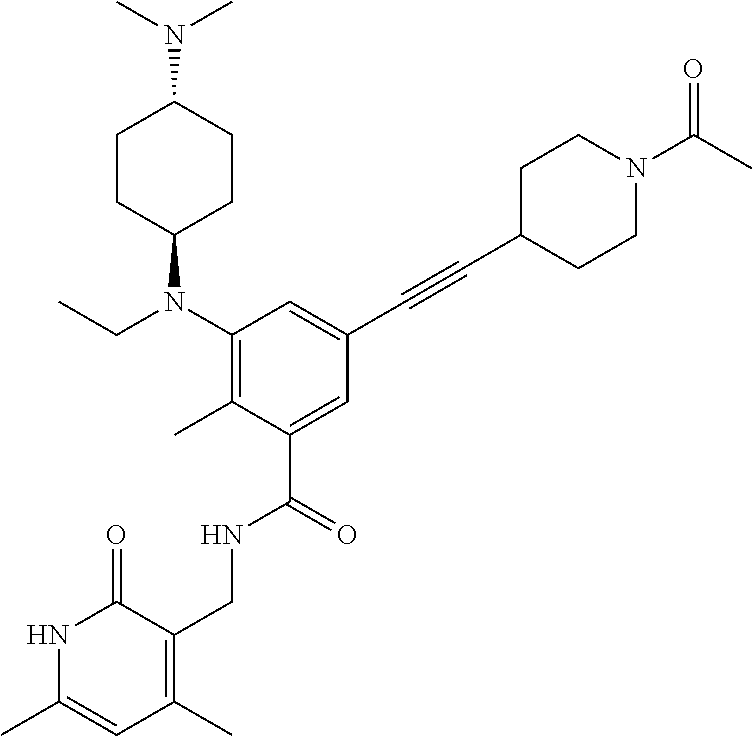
N1C(C)=CC(C)=C(CNC(C2=CC(C#CC3CCN(C(C)=O)CC3)=CC(N(CC)C3CCC(N(C)C)CC3)=C2C)=O)C1=O
